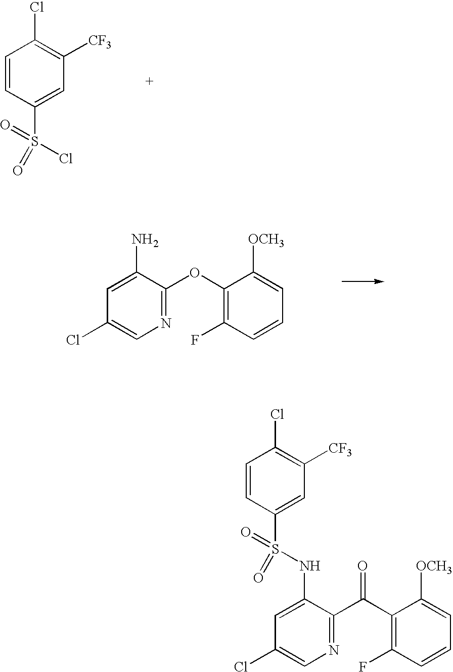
C1=CC(S(=O)(=O)Cl)=CC([CF3])=C1Cl.C1=C(N)C(OC2=C(F)C=CC=C2[OCH3])=NC=C1Cl.C1=CC(S(=O)(=O)NC2=CC(Cl)=CN=C2C(C2=C(F)C=CC=C2[OCH3])=O)=CC([CF3])=C1Cl
